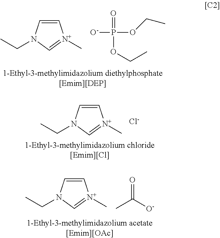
C1=CN(CC)C=[N+]1C.O=P(OCC)([O-])OCC.C1=CN(CC)C=[N+]1C.[Cl-].C1=CN(CC)C=[N+]1C.CC([O-])=O
